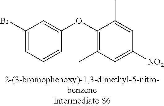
C1(Br)=CC=CC(OC2=C(C)C=C([NO2])C=C2C)=C1
